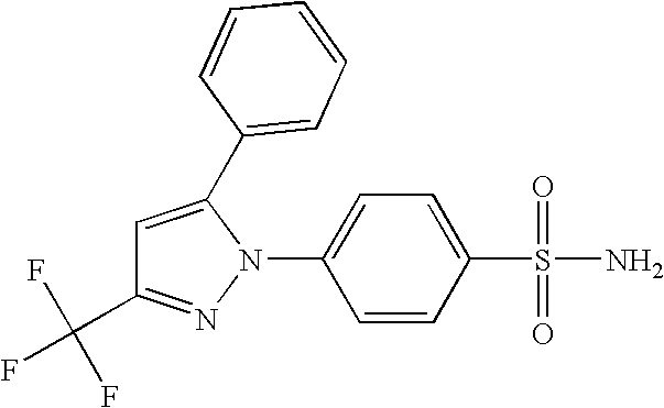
C1=C(S(N)(=O)=O)C=CC(N2C(C3=CC=CC=C3)=CC(C(F)(F)F)=N2)=C1
